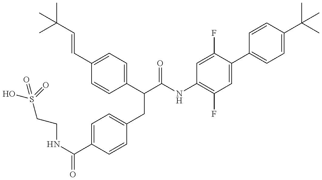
OS(CCNC(=O)C1=CC=C(CC(C(NC2=C(F)C=C(C3=CC=C(C(C)(C)C)C=C3)C(F)=C2)=O)C2=CC=C(C=CC(C)(C)C)C=C2)C=C1)(=O)=O
